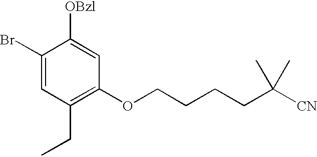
C1(Br)=CC(CC)=C(OCCCCC([CN])(C)C)C=C1[OBzl]
